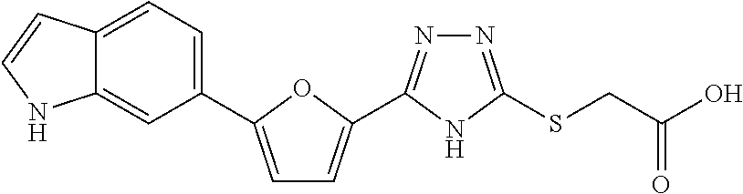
N1=C(SCC(O)=O)NC(C2=CC=C(C3=CC=C4C(=C3)NC=C4)O2)=N1
